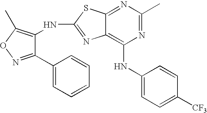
N1=C(C)N=C2C(=C1NC1=CC=C([CF3])C=C1)N=C(NC1=C(C)ON=C1C1=CC=CC=C1)S2
